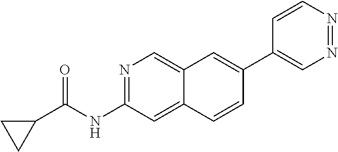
N1=C(NC(=O)C2CC2)C=C2C(=C1)C=C(C1=CN=NC=C1)C=C2
